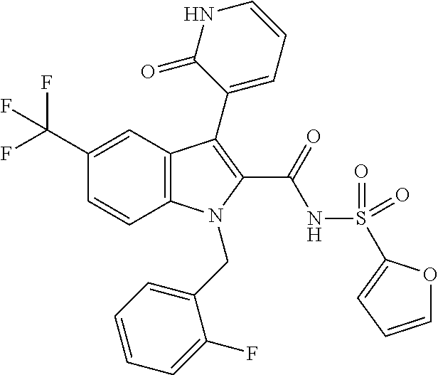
C12=C(C=C(C(F)(F)F)C=C1)C(C1=CC=CNC1=O)=C(C(=O)NS(=O)(=O)C1=CC=CO1)N2CC1=CC=CC=C1F
